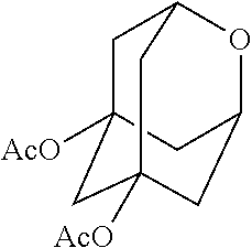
C1C2([AcO])CC3OC1CC([AcO])(C3)C2
